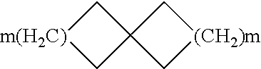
[m(H2C)]1CC2(C1)C[(CH2)m]C2
